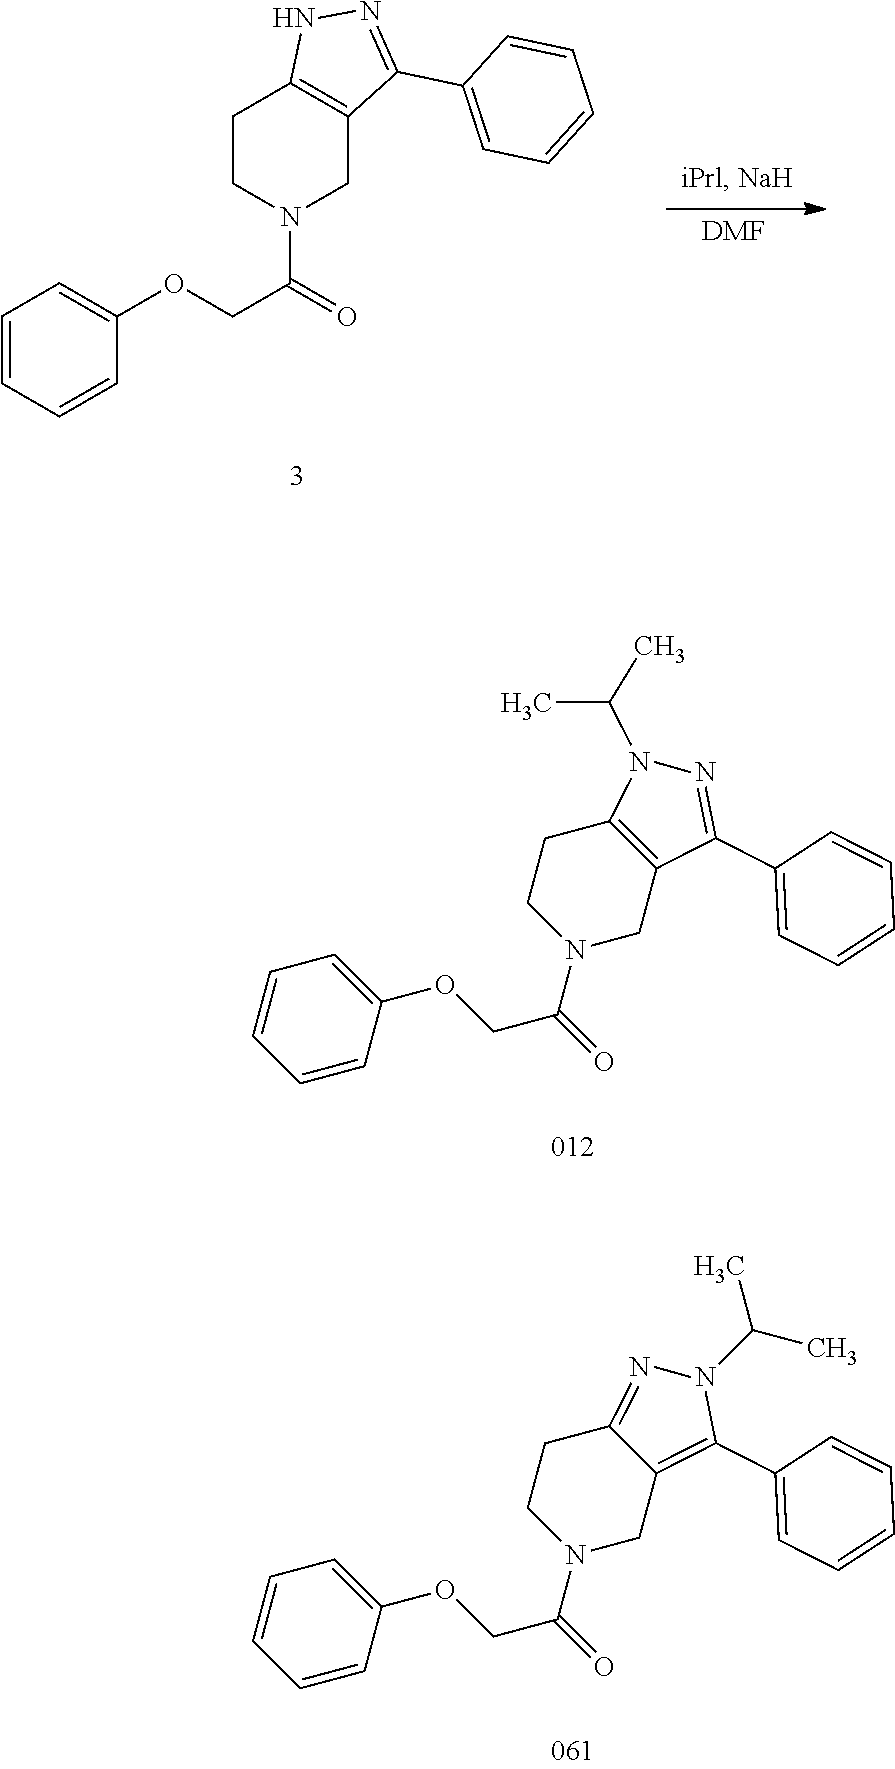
C1CN(C(=O)COC2=CC=CC=C2)CC2=C1NN=C2C1=CC=CC=C1.[DMF].C1=CC(OCC(N2CC3=C(C4=CC=CC=C4)N(C(C)C)N=C3CC2)=O)=CC=C1.C1=CC(OCC(N2CC3=C(CC2)N(C(C)C)N=C3C2=CC=CC=C2)=O)=CC=C1
